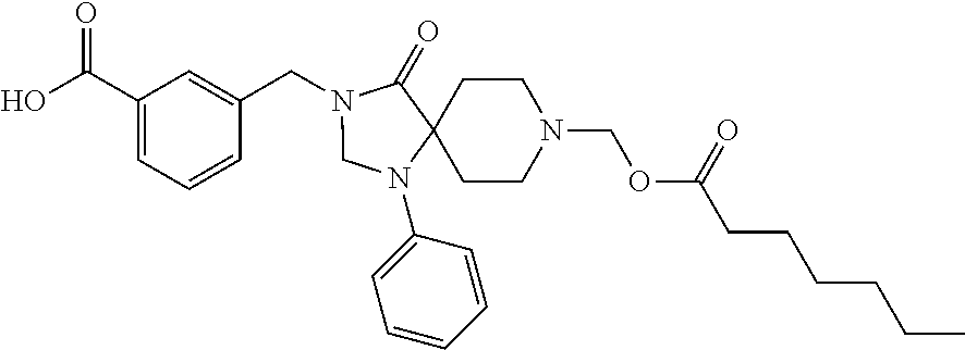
N1(CC2=CC(C(O)=O)=CC=C2)CN(C2=CC=CC=C2)C2(C1=O)CCN(COC(CCCCCC)=O)CC2
